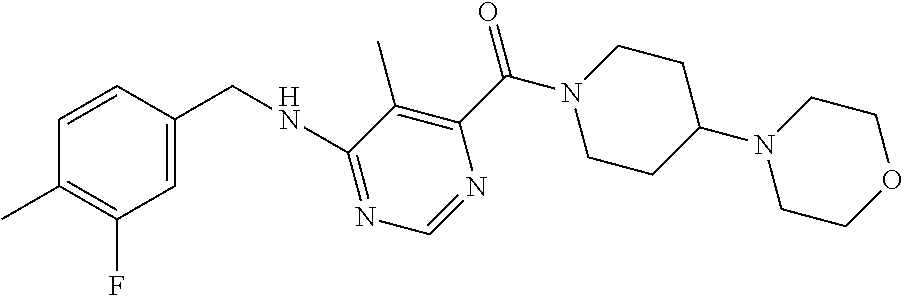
N1=C(NCC2=CC(F)=C(C)C=C2)C(C)=C(C(N2CCC(N3CCOCC3)CC2)=O)N=C1
